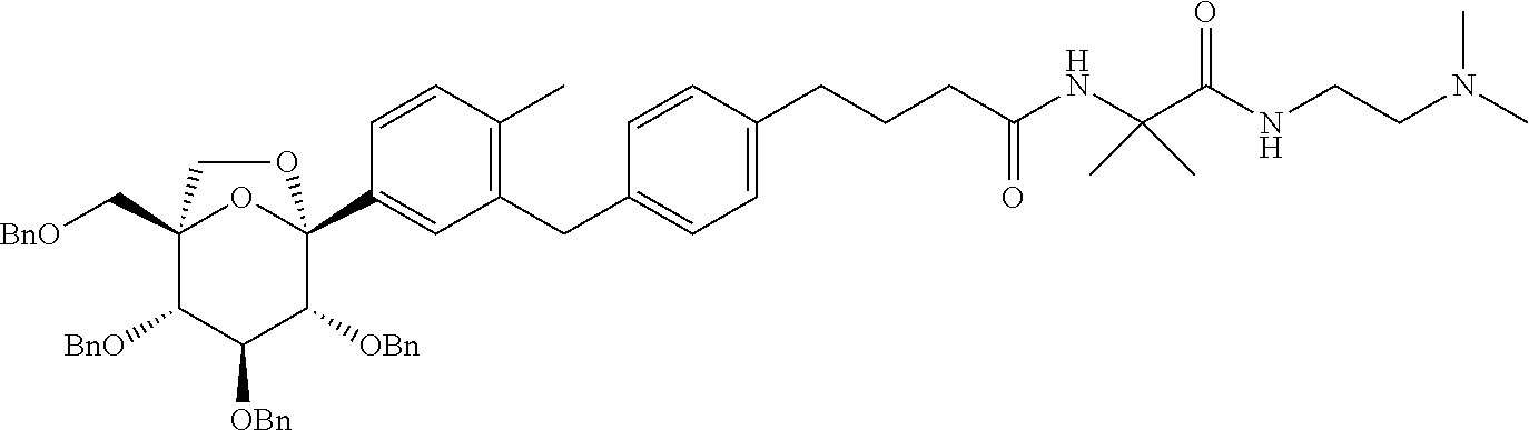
C12(C[BnO])C([BnO])C([OBn])C([OBn])C(C3=CC(CC4=CC=C(CCCC(NC(C(NCCN(C)C)=O)(C)C)=O)C=C4)=C(C)C=C3)(O1)OC2
